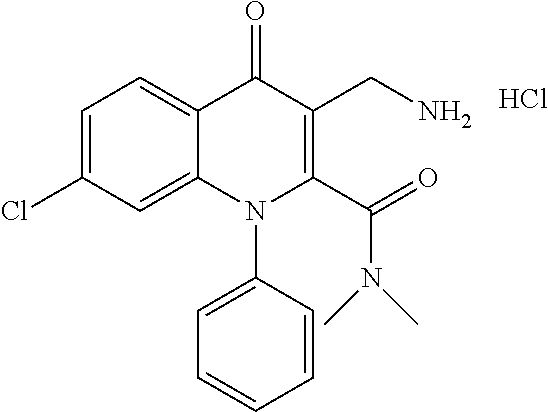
C12=CC(Cl)=CC=C1C(=O)C(CN)=C(C(=O)N(C)C)N2C1=CC=CC=C1.Cl
